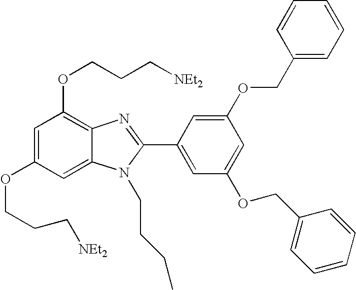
C1=C(OCCC[NEt2])C=C2C(=C1OCCC[NEt2])N=C(C1=CC(OCC3=CC=CC=C3)=CC(OCC3=CC=CC=C3)=C1)N2CCCC
